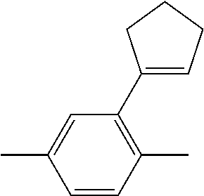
C1(C)=CC(C2=CCCC2)=C(C)C=C1
